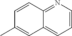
C1=CN=C2C(=C1)C=C(C)C=C2
